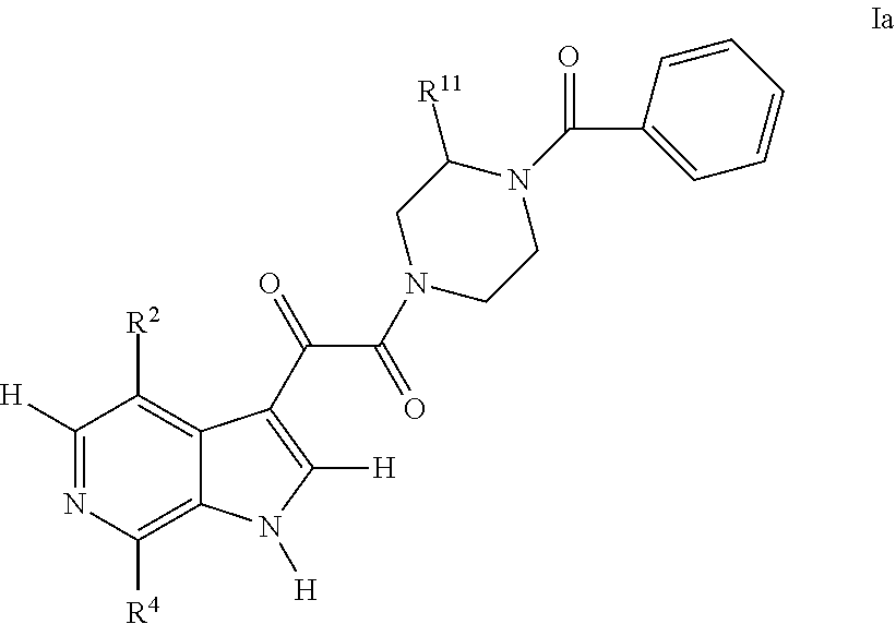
C1([H])=NC([R4])=C2C(=C1[R2])C(C(=O)C(=O)N1CC([R11])N(C(=O)C3=CC=CC=C3)CC1)=C([H])N2[H]
